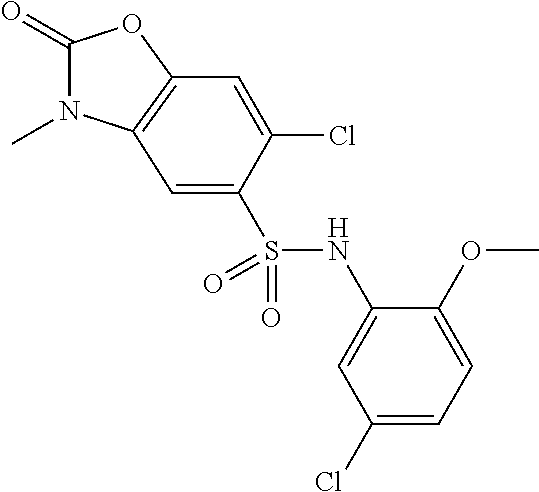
C1(=O)N(C)C2=C(O1)C=C(Cl)C(S(NC1=CC(Cl)=CC=C1OC)(=O)=O)=C2
